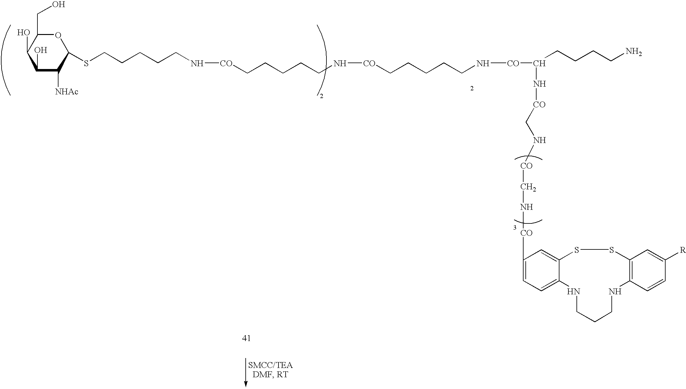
S(CCCCCN[CO]CCCCCN[CO]CCCCCN[CO]C(N[CO]CN[CO]CN[CO]C1=CC=C2C(=C1)SSC1=C(C=CC([R])=C1)NCCCN2)CCCCN)C1C([NHAc])C(O)C(O)C(CO)O1
